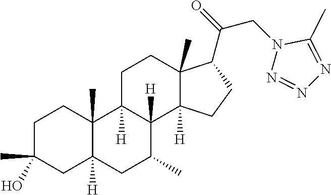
C1C(C)(O)CC2([H])C(C)(C1)C1([H])C([H])(C(C)C2)C2([H])C(C)(CC1)C(C(=O)CN1N=NN=C1C)CC2
